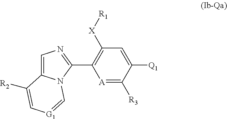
C1=C2N(C(C3=C([X][R1])C=C([Q1])C([R3])=[A]3)=N1)C=[G1]C=C2[R2]
